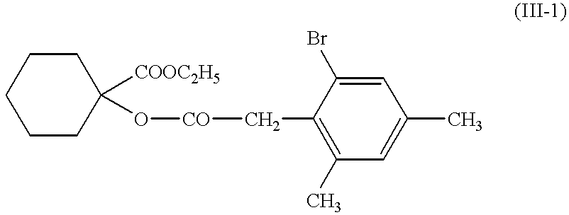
C1CC([COOC2H5])(O[CO]CC2=C(C)C=C(C)C=C2Br)CCC1
